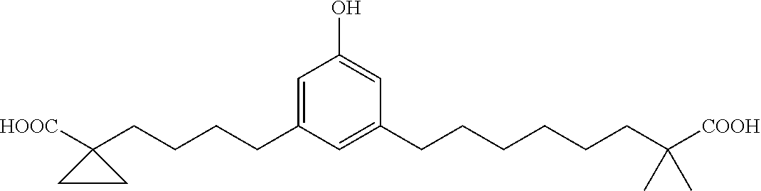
C1(O)=CC(CCCCCCC([COOH])(C)C)=CC(CCCCC2([HOOC])CC2)=C1
